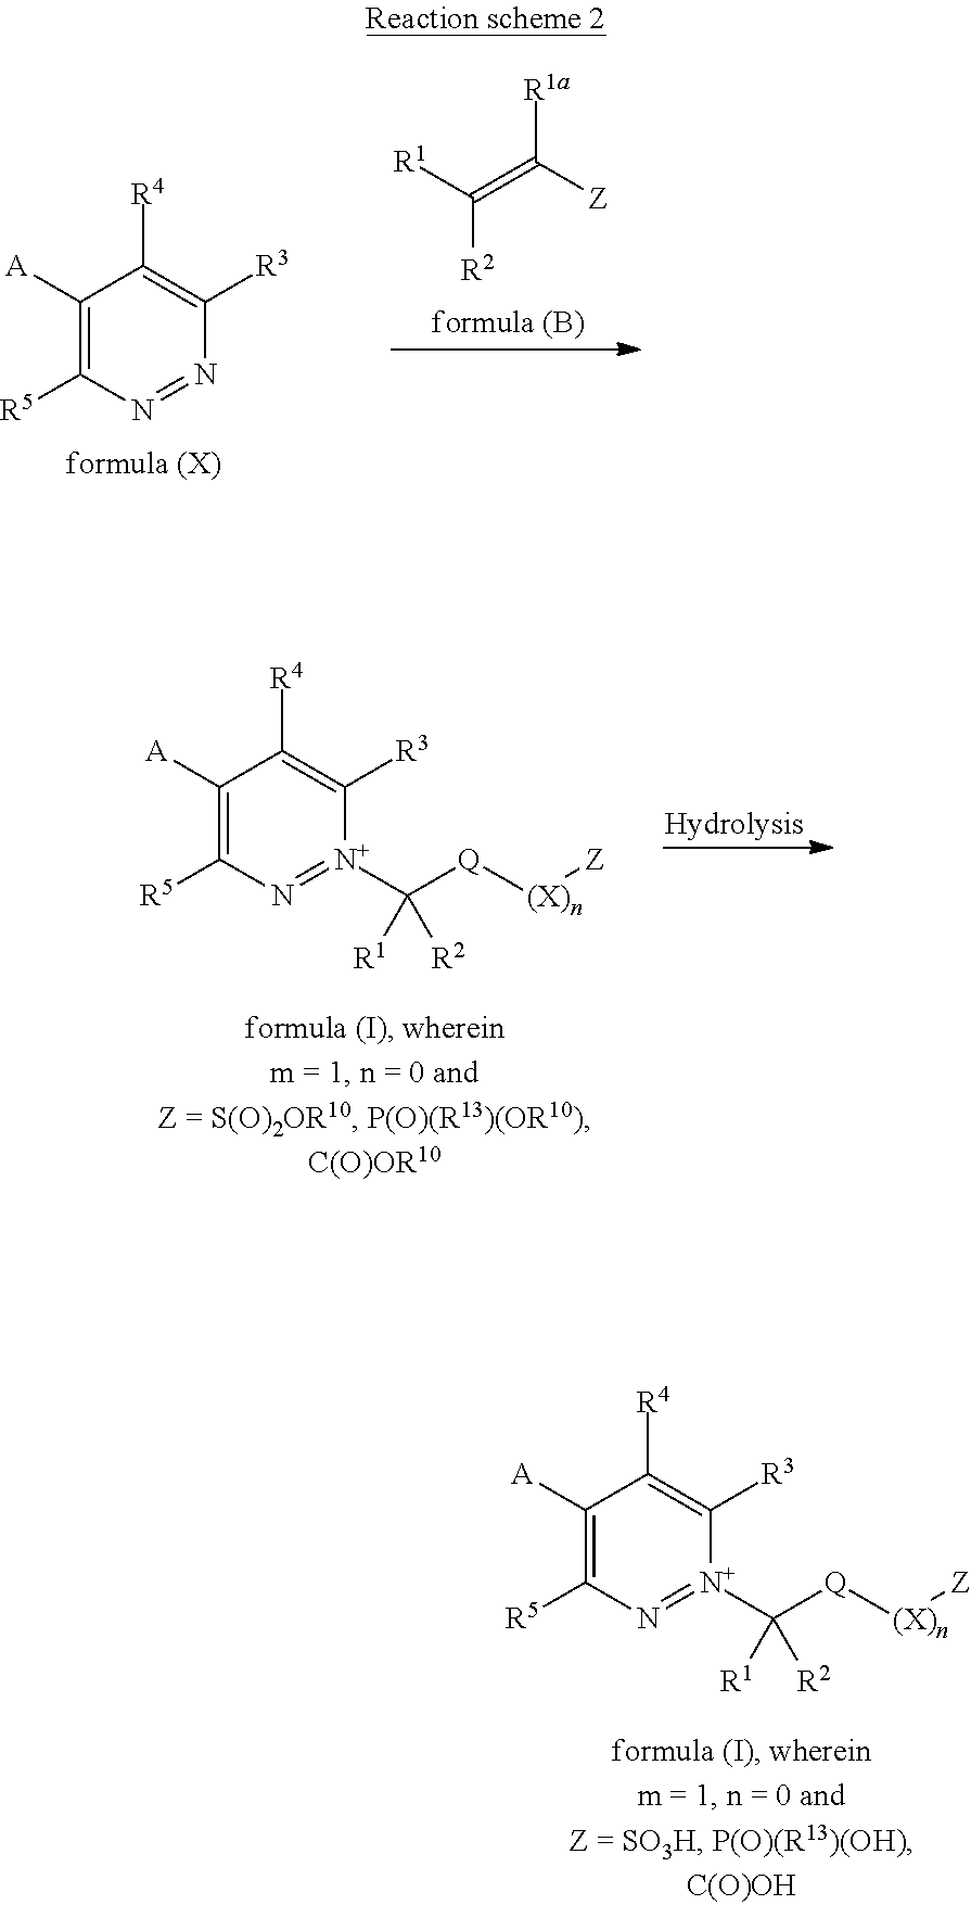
[R2]C([R1])=C([Z])[R1a].C1([A])=C([R5])N=NC([R3])=C1[R4].C1([A])=C([R5])N=[N+](C([Q][(X)n][Z])([R2])[R1])C([R3])=C1[R4].C1([A])=C([R5])N=[N+](C([Q][(X)n][Z])([R2])[R1])C([R3])=C1[R4]
